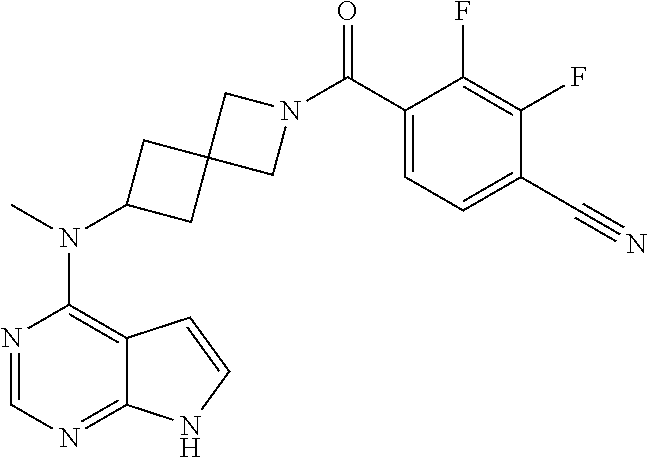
N1=CN=C2C(=C1N(C)C1CC3(C1)CN(C(C1=CC=C(C#N)C(F)=C1F)=O)C3)C=CN2
